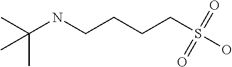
N(CCCCS(O)(=O)=O)C(C)(C)C
